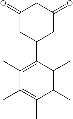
C1(=O)CC(C2=C(C)C(C)=C(C)C(C)=C2C)CC(=O)C1
